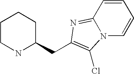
C1CNC(CC2=C(Cl)N3C(=N2)C=CC=C3)CC1
